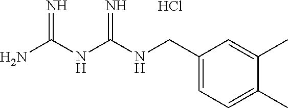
Cl.C(NC(NC(N)=N)=N)C1=CC=C(C)C(C)=C1
